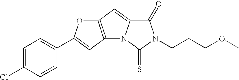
C1=C(Cl)C=CC(C2=CC3=C(C=C4N3C(=S)N(CCCOC)C4=O)O2)=C1
